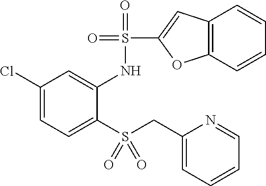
C1(Cl)=CC=C(S(CC2=CC=CC=N2)(=O)=O)C(NS(C2=CC3=C(O2)C=CC=C3)(=O)=O)=C1
